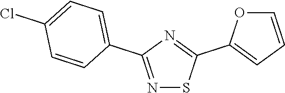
N1=C(C2=CC=C(Cl)C=C2)N=C(C2=CC=CO2)S1
